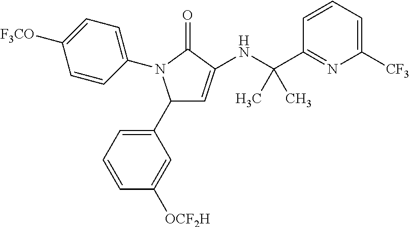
C1(C2=CC=CC([OCF2H])=C2)C=C(NC(C2=NC([CF3])=CC=C2)(C)C)C(=O)N1C1=CC=C([F3CO])C=C1
